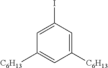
C1([C6H13])=CC(I)=CC([C6H13])=C1
